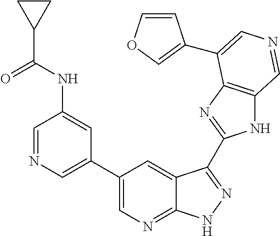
C1=NC=C(C2=CN=C3C(=C2)C(C2=NC4=C(N2)C=NC=C4C2=COC=C2)=NN3)C=C1NC(C1CC1)=O
